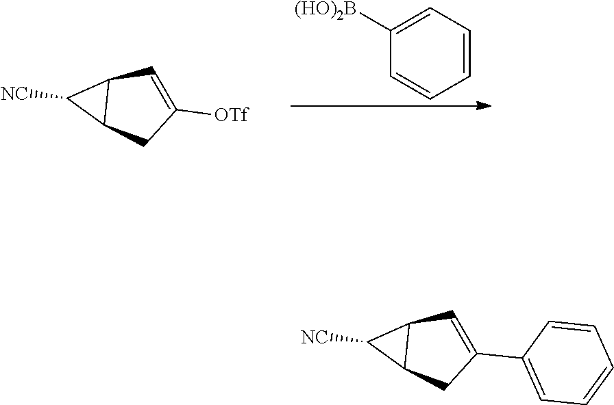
C12CC([OTf])=CC1C2[NC].C1=CC([(HO)2B])=CC=C1.C12CC(C3=CC=CC=C3)=CC1C2[NC]
